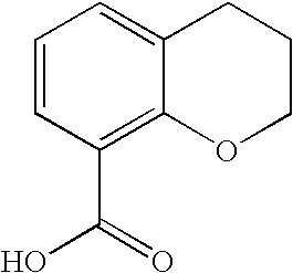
C1=CC(C(=O)O)=C2C(=C1)CCCO2
